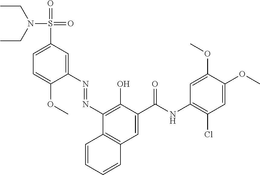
C1(S(=O)(=O)N(CC)CC)=CC=C(OC)C(N=NC2=C(O)C(C(NC3=C(Cl)C=C(OC)C(OC)=C3)=O)=CC3=C2C=CC=C3)=C1
